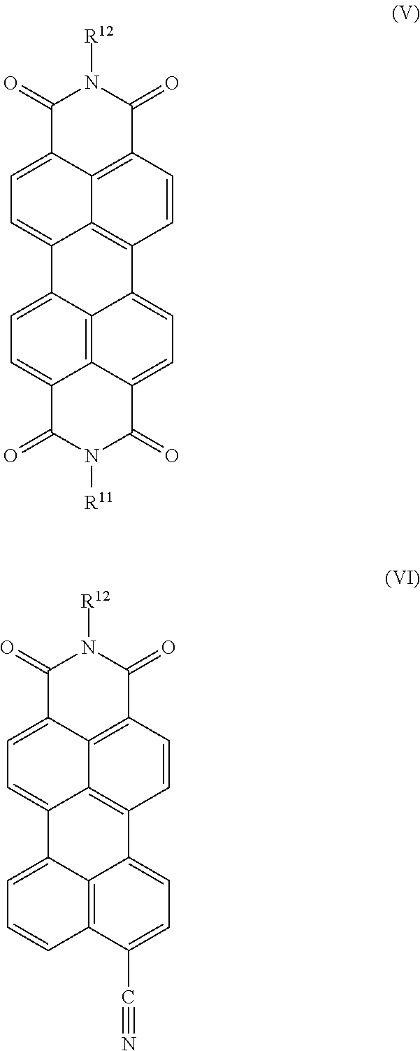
C1(=O)N([R11])C(=O)C2=CC=C3C4=C2C1=CC=C4C1=C2C3=CC=C3C2=C(C=C1)C(=O)N([R12])C3=O.C(C1=CC=C2C3=C1C=CC=C3C1=CC=C3C4=C(C=CC2=C14)C(=O)N([R12])C3=O)#N
